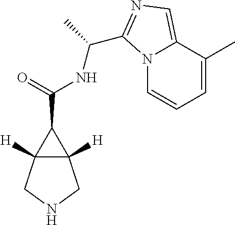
C12([H])C([H])(C1C(=O)NC(C1=NC=C3N1C=CC=C3C)C)CNC2
